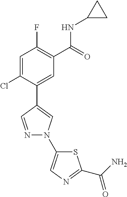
C1=C(Cl)C(C2=CN(C3=CN=C(C(=O)N)S3)N=C2)=CC(C(=O)NC2CC2)=C1F
